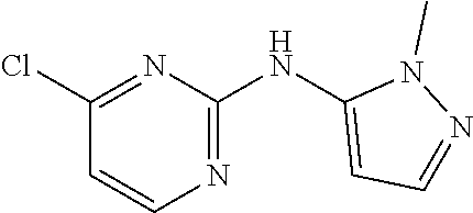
N1(C)N=CC=C1NC1=NC=CC(Cl)=N1
